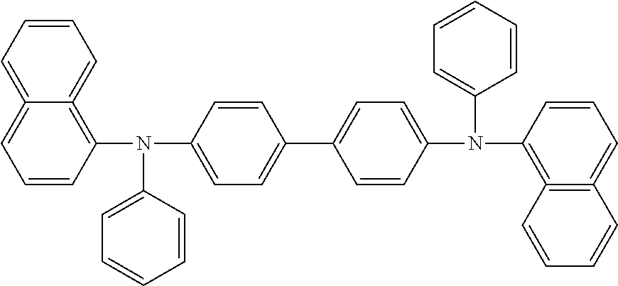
C1=CC=C2=CC=CC(N(C3=CC=C(C4=CC=C(N(C5=C6=C(=CC=C5)C=CC=C6)C5=CC=CC=C5)C=C4)C=C3)C3=CC=CC=C3)=C2=C1
